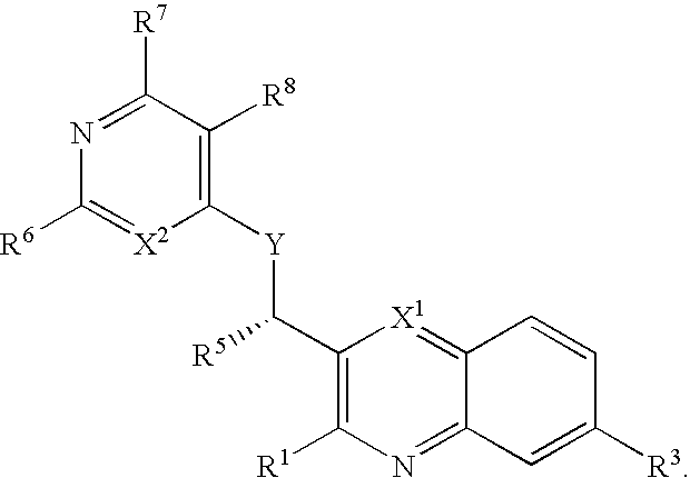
C1([Y]C(C2=C([R1])N=C3C(=[X1]2)C=CC([R3])=C3)[R5])=C([R8])C([R7])=NC([R6])=[X2]1
